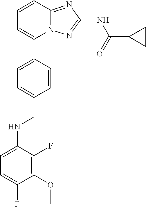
C1=CC2=NC(NC(=O)C3CC3)=NN2C(C2=CC=C(CNC3=CC=C(F)C(OC)=C3F)C=C2)=C1
